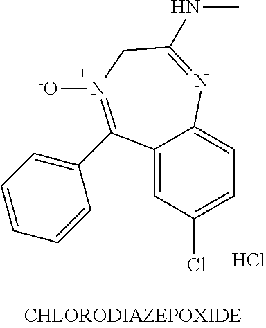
C12=CC(Cl)=CC=C1N=C(NC)CN([-O])=C2C1=CC=CC=C1.Cl
